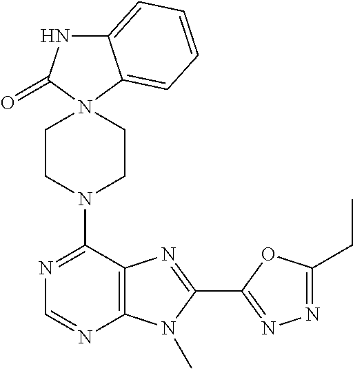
C12=CC=CC=C1N1(C(=O)N2)CCN(C2=NC=NC3=C2N=C(C2=NN=C(CC)O2)N3C)CC1
